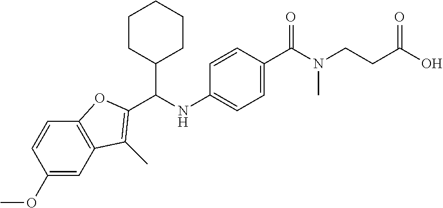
C1(OC)=CC2=C(C=C1)OC(C(NC1=CC=C(C(N(CCC(O)=O)C)=O)C=C1)C1CCCCC1)=C2C
